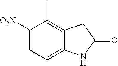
C1([O2N])=CC=C2C(=C1C)CC(=O)N2
